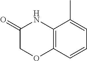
C12=C(C=CC=C1C)OCC(=O)N2
